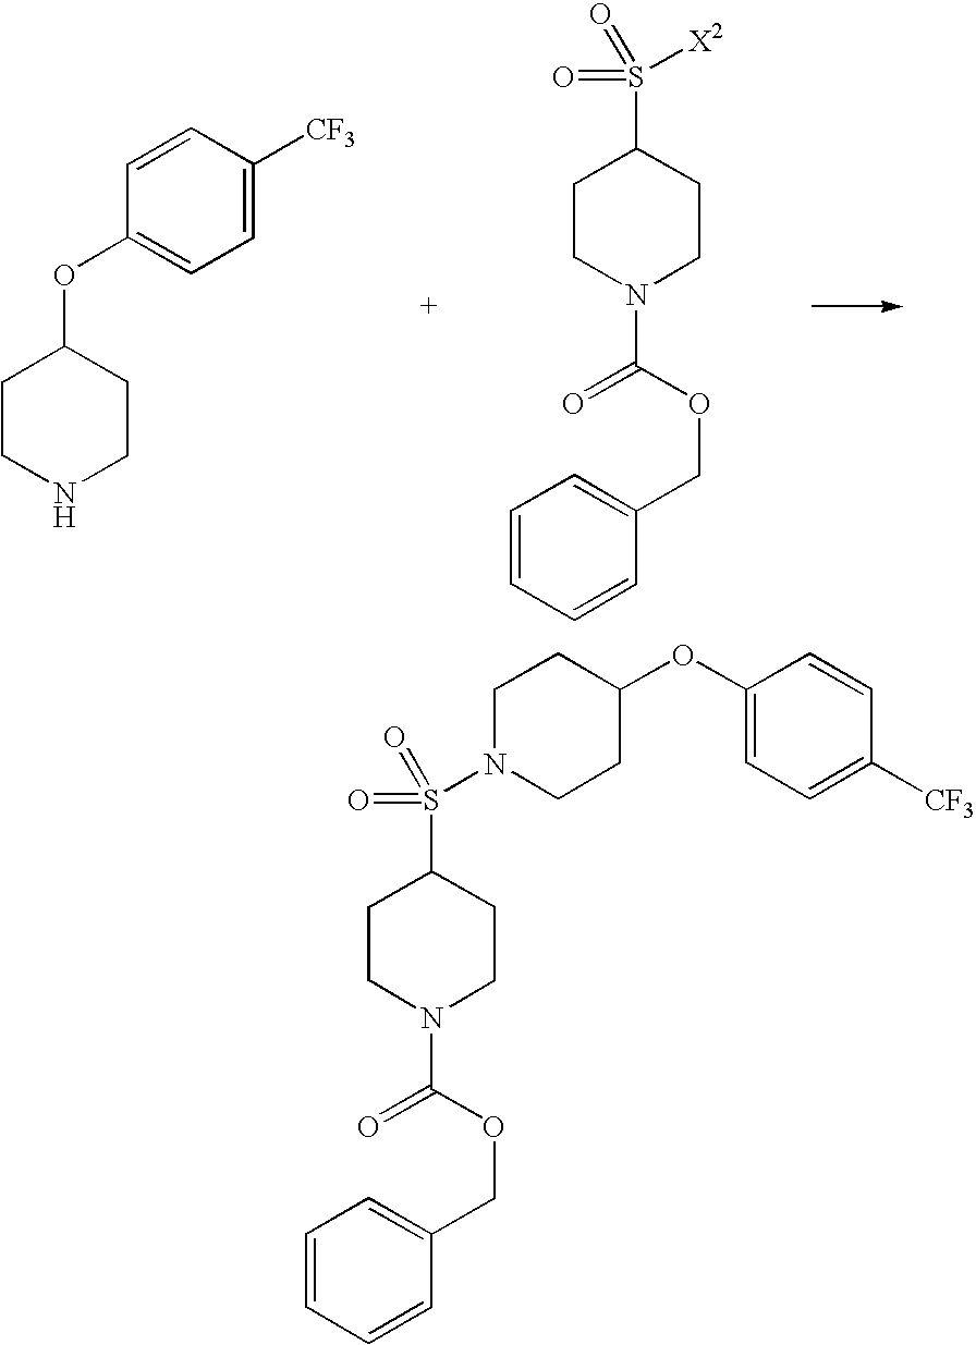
C1CNCCC1OC1=CC=C([CF3])C=C1.C1CN(C(OCC2=CC=CC=C2)=O)CCC1S([X2])(=O)=O.C1CC(OC2=CC=C([CF3])C=C2)CCN1S(C1CCN(C(OCC2=CC=CC=C2)=O)CC1)(=O)=O
